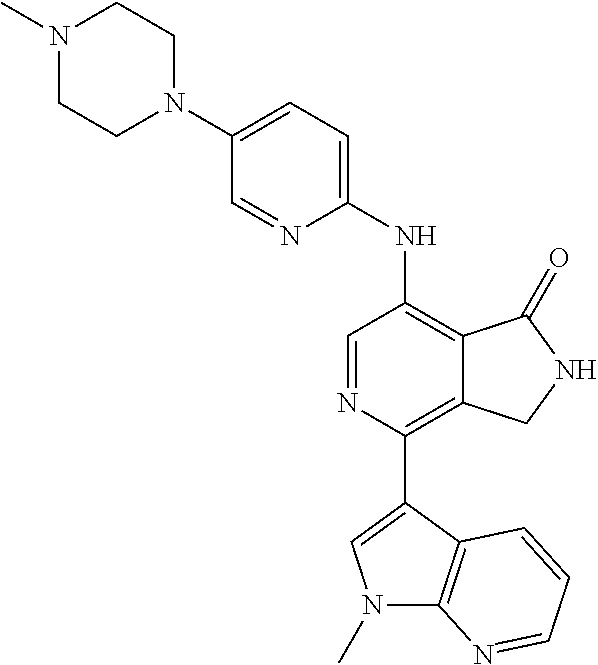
N1(C)CCN(C2=CC=C(NC3=C4C(=C(C5=CN(C)C6=C5C=CC=N6)N=C3)CNC4=O)N=C2)CC1
